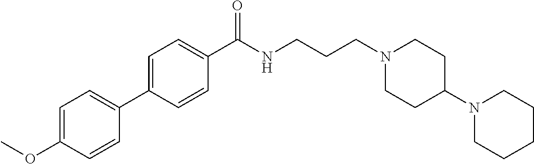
C1(C(NCCCN2CCC(N3CCCCC3)CC2)=O)=CC=C(C2=CC=C(OC)C=C2)C=C1
